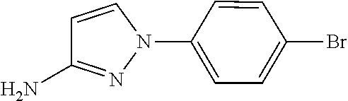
C1=CC(N2C=CC(N)=N2)=CC=C1Br
